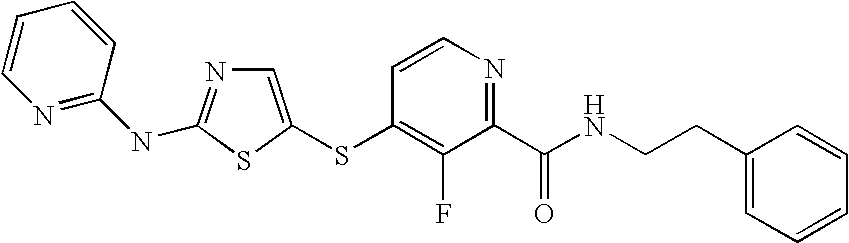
C1=C(SC2=C(F)C(C(NCCC3=CC=CC=C3)=O)=NC=C2)SC(NC2=NC=CC=C2)=N1
